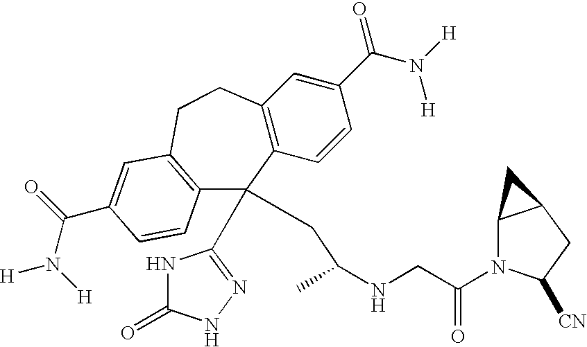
C12=C(C=CC(C(N([H])[H])=O)=C1)C(C1=NNC(=O)N1)(CC(NCC(N1C3C(CC1[CN])C3)=O)C)C1=C(CC2)C=C(C(N([H])[H])=O)C=C1
